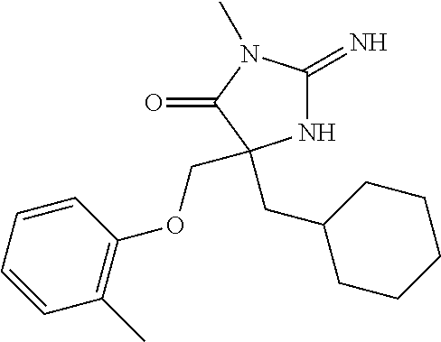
N1C(=N)N(C)C(=O)C1(COC1=C(C)C=CC=C1)CC1CCCCC1
